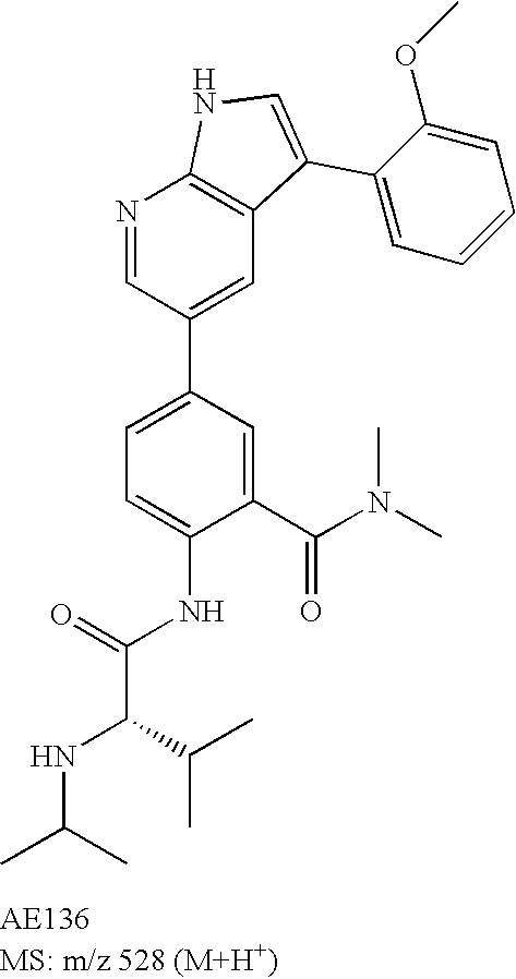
N1=CC(C2=CC=C(NC(C(C(C)C)NC(C)C)=O)C(C(N(C)C)=O)=C2)=CC2=C1NC=C2C1=CC=CC=C1OC
